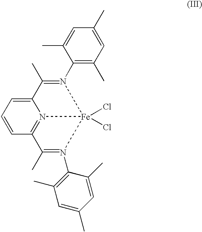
C12=CC=CC3=N1[Fe](Cl)(Cl)(N(C1=C(C)C=C(C)C=C1C)=C2C)N(C1=C(C)C=C(C)C=C1C)=C3C
